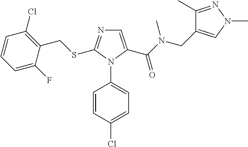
C1=C(C(N(CC2=CN(C)N=C2C)C)=O)N(C2=CC=C(Cl)C=C2)C(SCC2=C(Cl)C=CC=C2F)=N1
